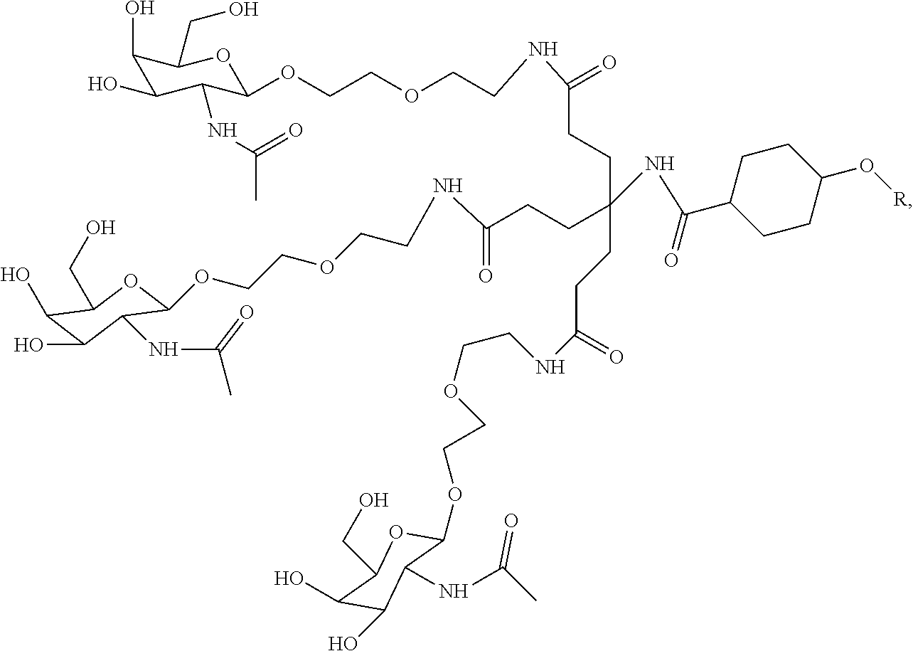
C(C(NC(C1CCC(O[R])CC1)=O)(CCC(NCCOCCOC1C(NC(C)=O)C(O)C(O)C(CO)O1)=O)CCC(NCCOCCOC1C(NC(C)=O)C(O)C(O)C(CO)O1)=O)CC(NCCOCCOC1C(NC(C)=O)C(O)C(O)C(CO)O1)=O
